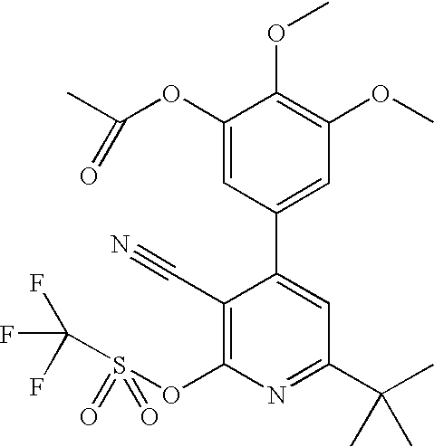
C1(OC(C)=O)=CC(C2=CC(C(C)(C)C)=NC(OS(C(F)(F)F)(=O)=O)=C2C#N)=CC(OC)=C1OC
